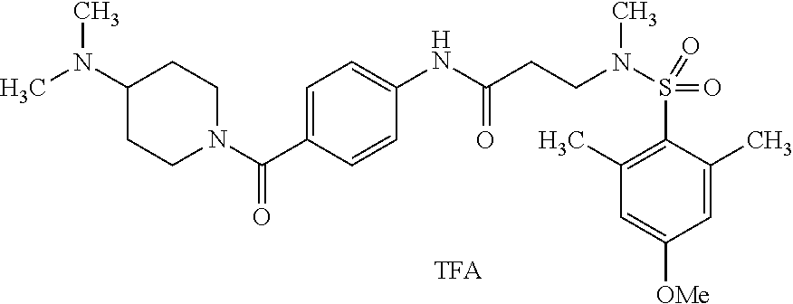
C(CN(S(C1=C(C)C=C([OMe])C=C1C)(=O)=O)C)C(NC1=CC=C(C(N2CCC(N(C)C)CC2)=O)C=C1)=O
